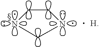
C1CNCN1
